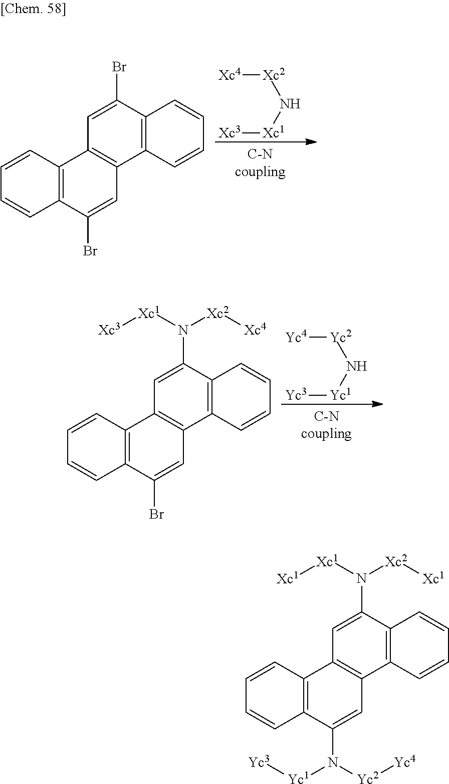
[Xc4][Xc2]N[Xc1][Xc3].C12=C(C(Br)=CC3=C1C=C(Br)C1=C3C=CC=C1)C=CC=C2.[Yc4][Yc2]N[Yc1][Yc3].C12=C(C(N([Xc1][Xc3])[Xc2][Xc4])=CC3=C1C=C(Br)C1=C3C=CC=C1)C=CC=C2.C12=C(C(N([Xc1][Xc1])[Xc2][Xc1])=CC3=C1C=C(N([Yc1][Yc3])[Yc2][Yc4])C1=C3C=CC=C1)C=CC=C2
